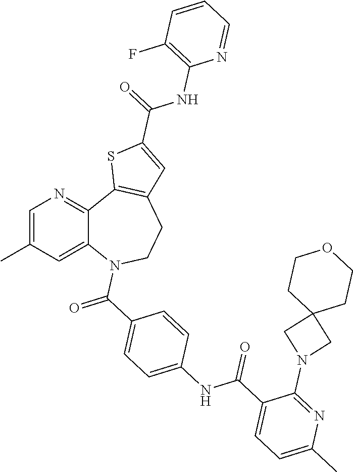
C1=C(C)C=C2C(=N1)C1=C(CCN2C(C2=CC=C(NC(C3=CC=C(C)N=C3N3CC4(C3)CCOCC4)=O)C=C2)=O)C=C(C(NC2=C(F)C=CC=N2)=O)S1
